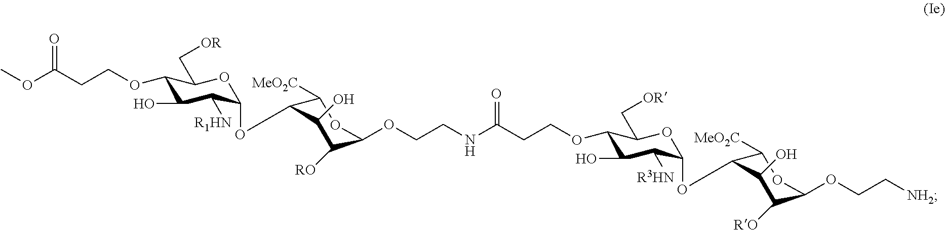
C1(OCCC(OC)=O)C(O)C([R1HN])C(OC2C([MeO2C])OC(OCCNC(CCOC3C(O)C([R3HN])C(OC4C([MeO2C])OC(OCC[NH2])C([RO])C4O)OC3C[OR])=O)C([RO])C2O)OC1C[OR]
